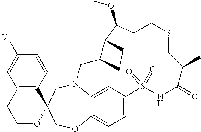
N12C3=CC(=CC=C3OCC3(C4=C(C=C(Cl)C=C4)CCO3)C1)S(=O)(=O)NC(=O)C(C)CSCCC(OC)C1C(C2)CC1
